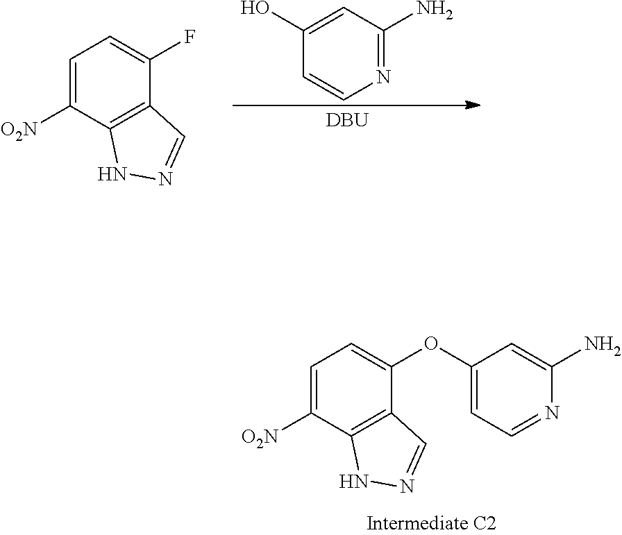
C1=C([O2N])C2=C(C(OC3=CC=NC(N)=C3)=C1)C=NN2.C1(O)=CC(N)=NC=C1.[DBU].C1=C([O2N])C2=C(C(F)=C1)C=NN2
